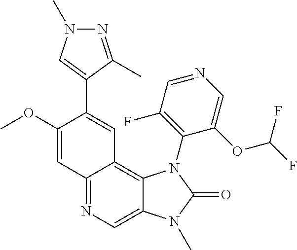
C1(OC)=CC2=NC=C3C(=C2C=C1C1=CN(C)N=C1C)N(C1=C(F)C=NC=C1OC(F)F)C(=O)N3C
